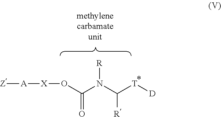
[X](OC(N(C([T][D])[R])[R])=O)[A][Z]
